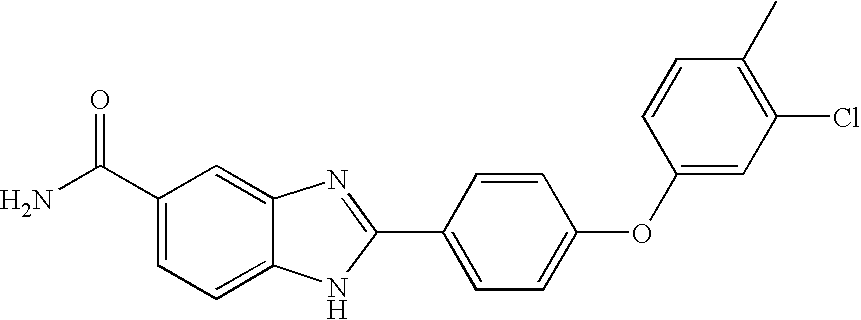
C1(C(N)=O)=CC=C2C(=C1)N=C(C1=CC=C(OC3=CC(Cl)=C(C)C=C3)C=C1)N2
